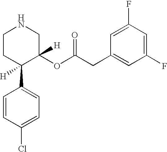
C1CC(C2=CC=C(Cl)C=C2)([H])C(OC(CC2=CC(F)=CC(F)=C2)=O)([H])CN1
